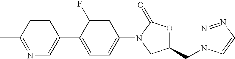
N1=C(C)C=CC(C2=CC=C(N3C(=O)OC(CN4N=NC=C4)C3)C=C2F)=C1
